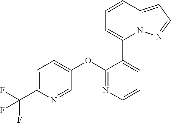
C1=C(C(F)(F)F)N=CC(OC2=NC=CC=C2C2=CC=CC3=CC=NN23)=C1
